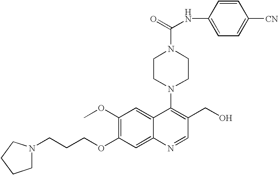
N1(CCCOC2=C(OC)C=C3C(=C2)N=CC(CO)=C3N2CCN(C(NC3=CC=C([CN])C=C3)=O)CC2)CCCC1
